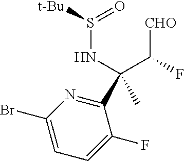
C([CHO])(F)C(NS(=O)[t-Bu])(C)C1=NC(Br)=CC=C1F
